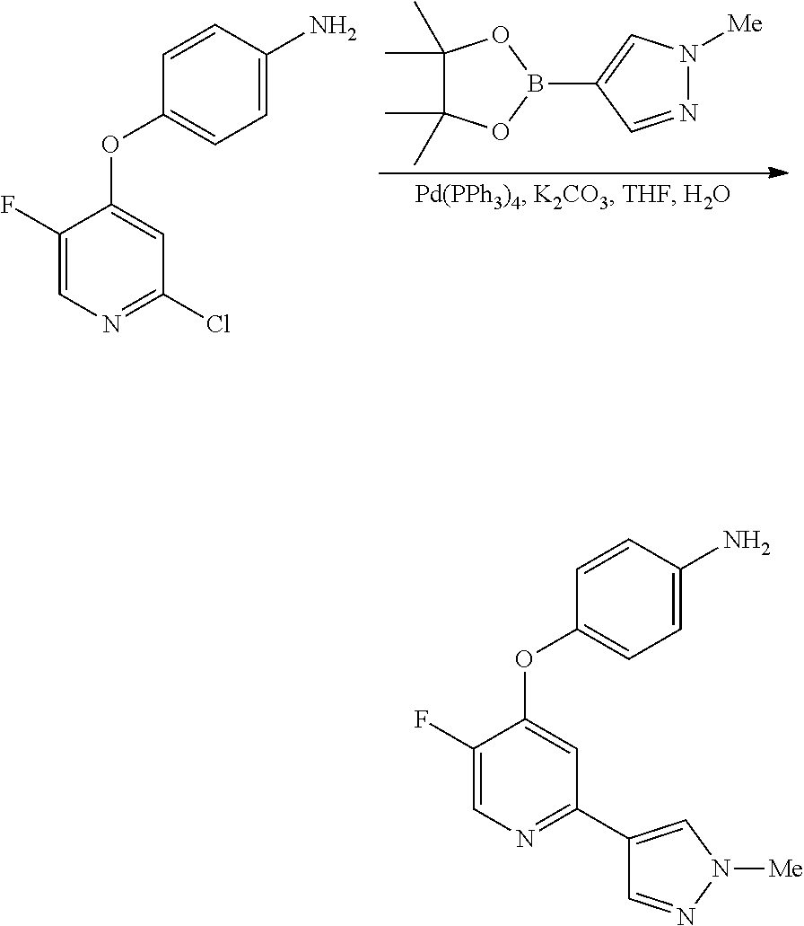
B1(C2=CN([Me])N=C2)OC(C)(C)C(C)(C)O1.C1(F)=CN=C(Cl)C=C1OC1=CC=C(N)C=C1.C1(F)=CN=C(C2=CN([Me])N=C2)C=C1OC1=CC=C(N)C=C1
